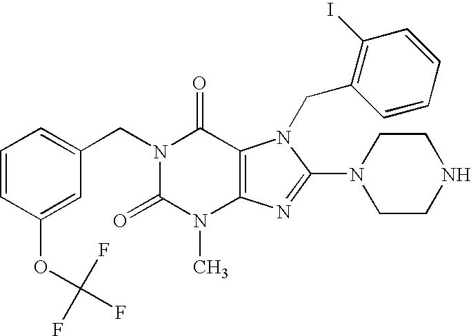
C1(CN2C(=O)N(C)C3=C(C2=O)N(CC2=C(I)C=CC=C2)C(N2CCNCC2)=N3)=CC=CC(OC(F)(F)F)=C1
